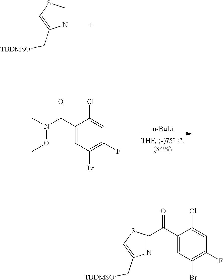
N1=CSC=C1C[TBDMSO].[n-BuLi].C1(C(N(C)OC)=O)=CC(Br)=C(F)C=C1Cl.C1(C(C2=NC(C[TBDMSO])=CS2)=O)=CC(Br)=C(F)C=C1Cl
